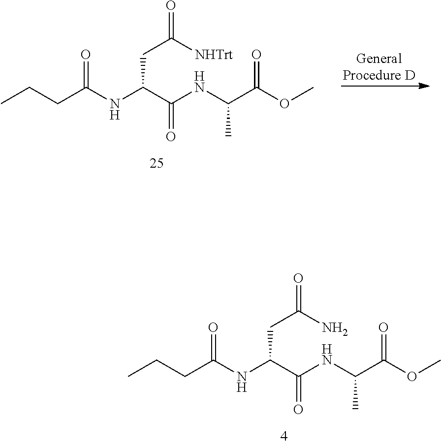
CCCC(NC(C(NC(C(OC)=O)C)=O)CC(=O)[NHTrt])=O.CCCC(NC(C(NC(C(OC)=O)C)=O)CC(=O)N)=O
